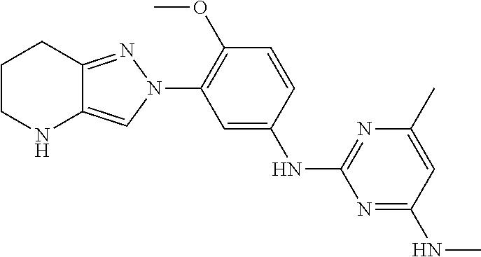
C12=CN(C3=C(OC)C=CC(NC4=NC(C)=CC(NC)=N4)=C3)N=C1CCCN2
